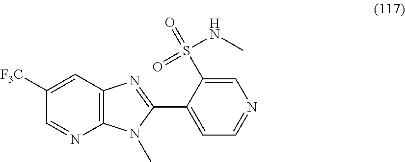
C12=C(C=C([F3C])C=N1)N=C(C1=CC=NC=C1S(=O)(NC)=O)N2C
